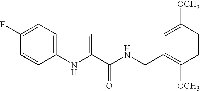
C1=C(F)C=CC2=C1C=C(C(NCC1=C([OCH3])C=CC([OCH3])=C1)=O)N2
